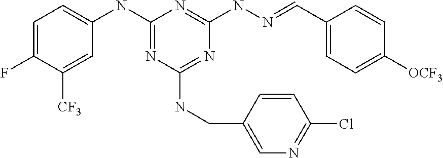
C1=C(F)C([CF3])=CC(NC2=NC(NCC3=CN=C(Cl)C=C3)=NC(NN=CC3=CC=C([OCF3])C=C3)=N2)=C1
